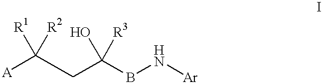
C(CC(BN[Ar])(O)[R3])([A])([R1])[R2]
